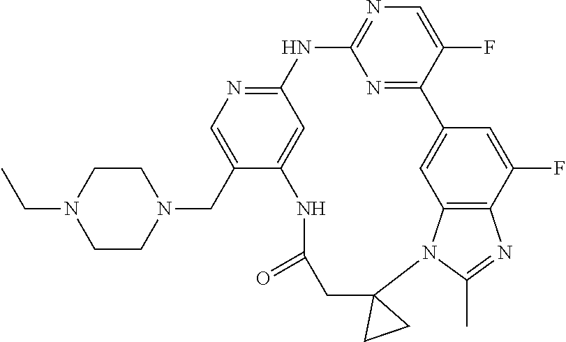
C1CN(CC2=CN=C3C=C2NC(=O)CC2(N4C5=C(C(F)=CC(=C5)C5=NC(=NC=C5F)N3)N=C4C)CC2)CCN1CC
